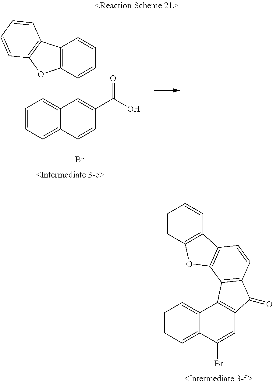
C1=CC=C2C(=C1)C(C1=CC=CC3=C1OC1=C3C=CC=C1)=C(C(O)=O)C=C2Br.C1=CC=C2C(=C1)C1=C(C=C2Br)C(=O)C2=C1C1=C(C=C2)C2=C(O1)C=CC=C2
